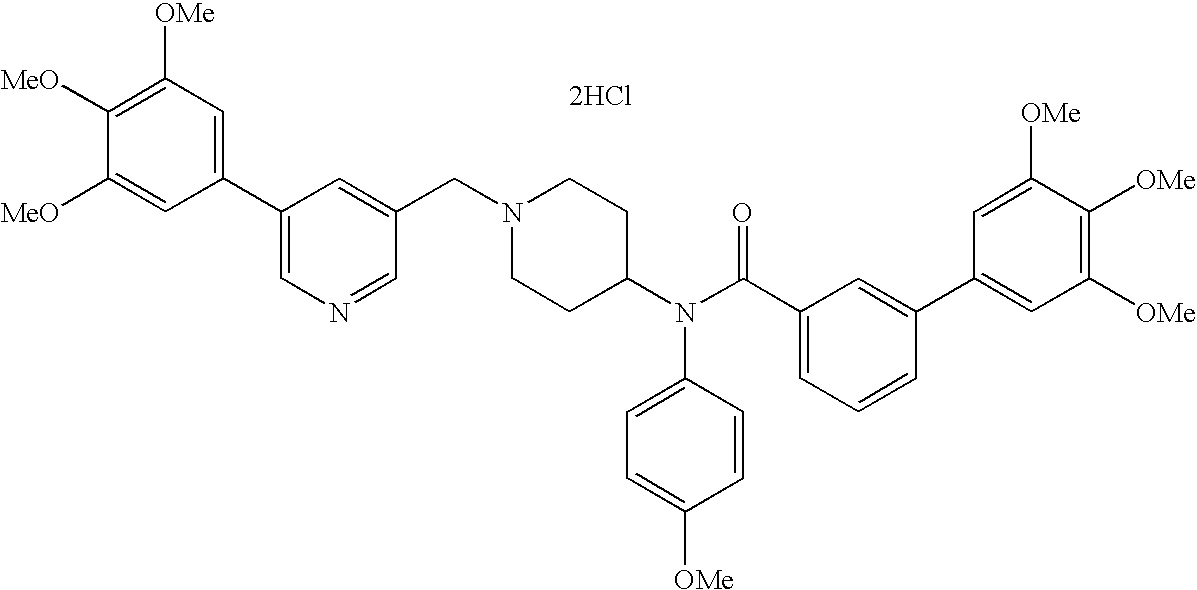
C1=C([MeO])C([MeO])=C([OMe])C=C1C1=CN=CC(CN2CCC(N(C(C3=CC=CC(C4=CC([OMe])=C([OMe])C([OMe])=C4)=C3)=O)C3=CC=C([OMe])C=C3)CC2)=C1.[2HCl]
